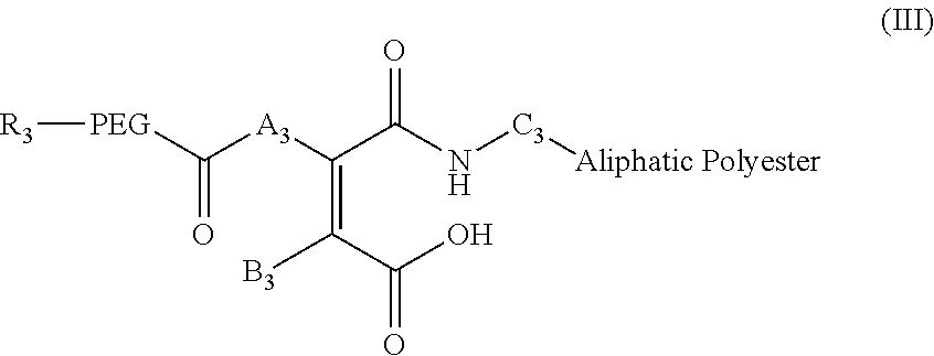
[PEG](C([A3]C(=C(C(O)=O)[B3])C(N[C3][Aliphatic Polyester])=O)=O)[R3]
